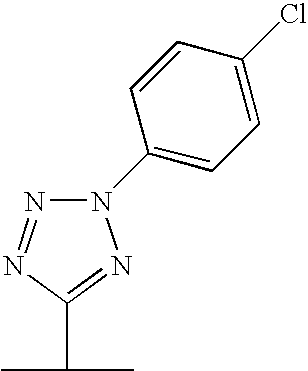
N1(C2=CC=C(Cl)C=C2)N=NC(C(C)C)=N1
